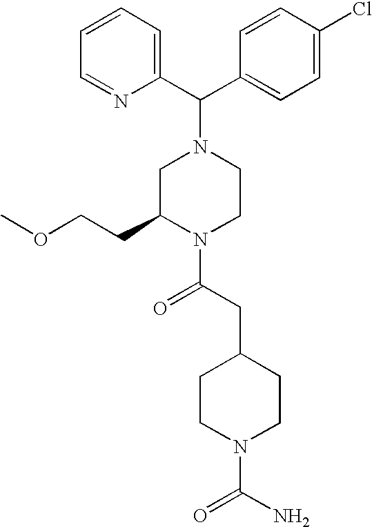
C(C1=CC=C(Cl)C=C1)(N1CC(CCOC)N(C(CC2CCN(C(N)=O)CC2)=O)CC1)C1=CC=CC=N1
